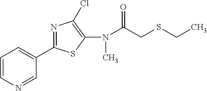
C1(N(C(=O)CSCC)C)=C(Cl)N=C(C2=CC=CN=C2)S1
